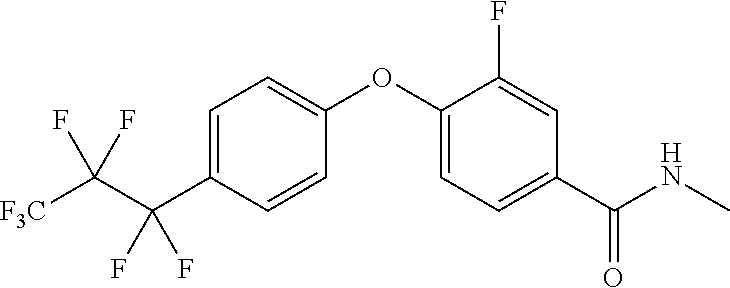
C1=C(C(C([F3C])(F)F)(F)F)C=CC(OC2=CC=C(C(NC)=O)C=C2F)=C1
